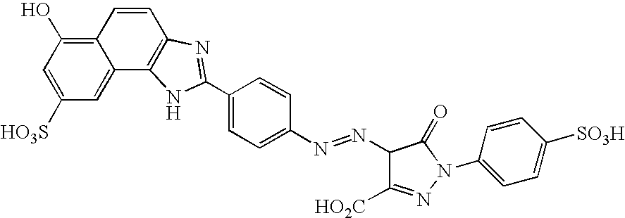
C12=C(O)C=C([HO3S])C=C1C1=C(C=C2)N=C(C2=CC=C(N=NC3C([HO2C])=NN(C4=CC=C([SO3H])C=C4)C3=O)C=C2)N1
